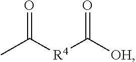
CC([R4]C([OH])=O)=O
